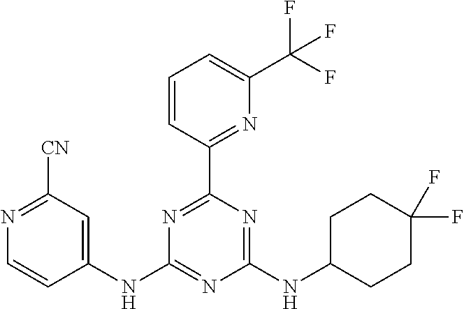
N1=C([CN])C=C(NC2=NC(NC3CCC(F)(F)CC3)=NC(C3=NC(C(F)(F)F)=CC=C3)=N2)C=C1
